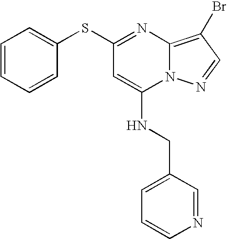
C1=CN=CC(CNC2=CC(SC3=CC=CC=C3)=NC3=C(Br)C=NN23)=C1
